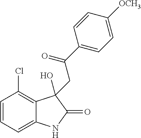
C1=CC=C2C(=C1Cl)C(O)(CC(C1=CC=C([OCH3])C=C1)=O)C(=O)N2
